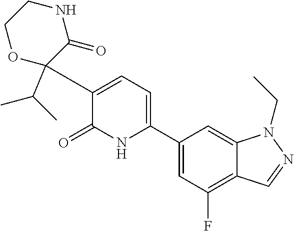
C1(C2=CC=C(C3(C(C)C)C(=O)NCCO3)C(=O)N2)=CC(F)=C2C(=C1)N(CC)N=C2
